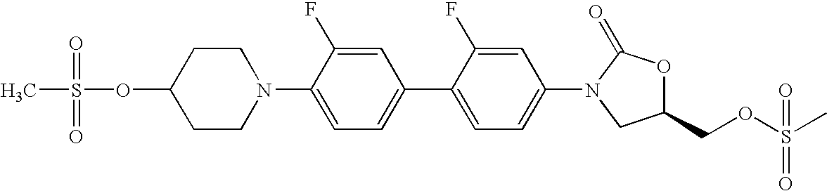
C1CN(C2=CC=C(C3=CC=C(N4C(=O)OC(COS(C)(=O)=O)C4)C=C3F)C=C2F)CCC1OS(=O)(=O)C
